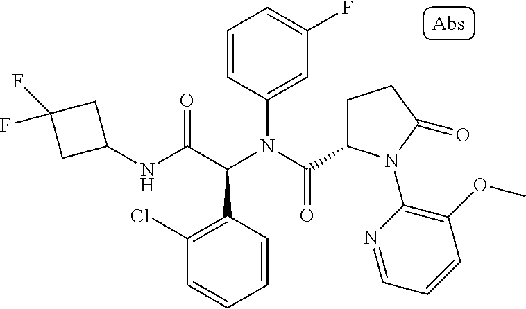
C1(NC(C(N(C(=O)C2CCC(=O)N2C2=C(OC)C=CC=N2)C2=CC(F)=CC=C2)C2=C(Cl)C=CC=C2)=O)CC(F)(F)C1
